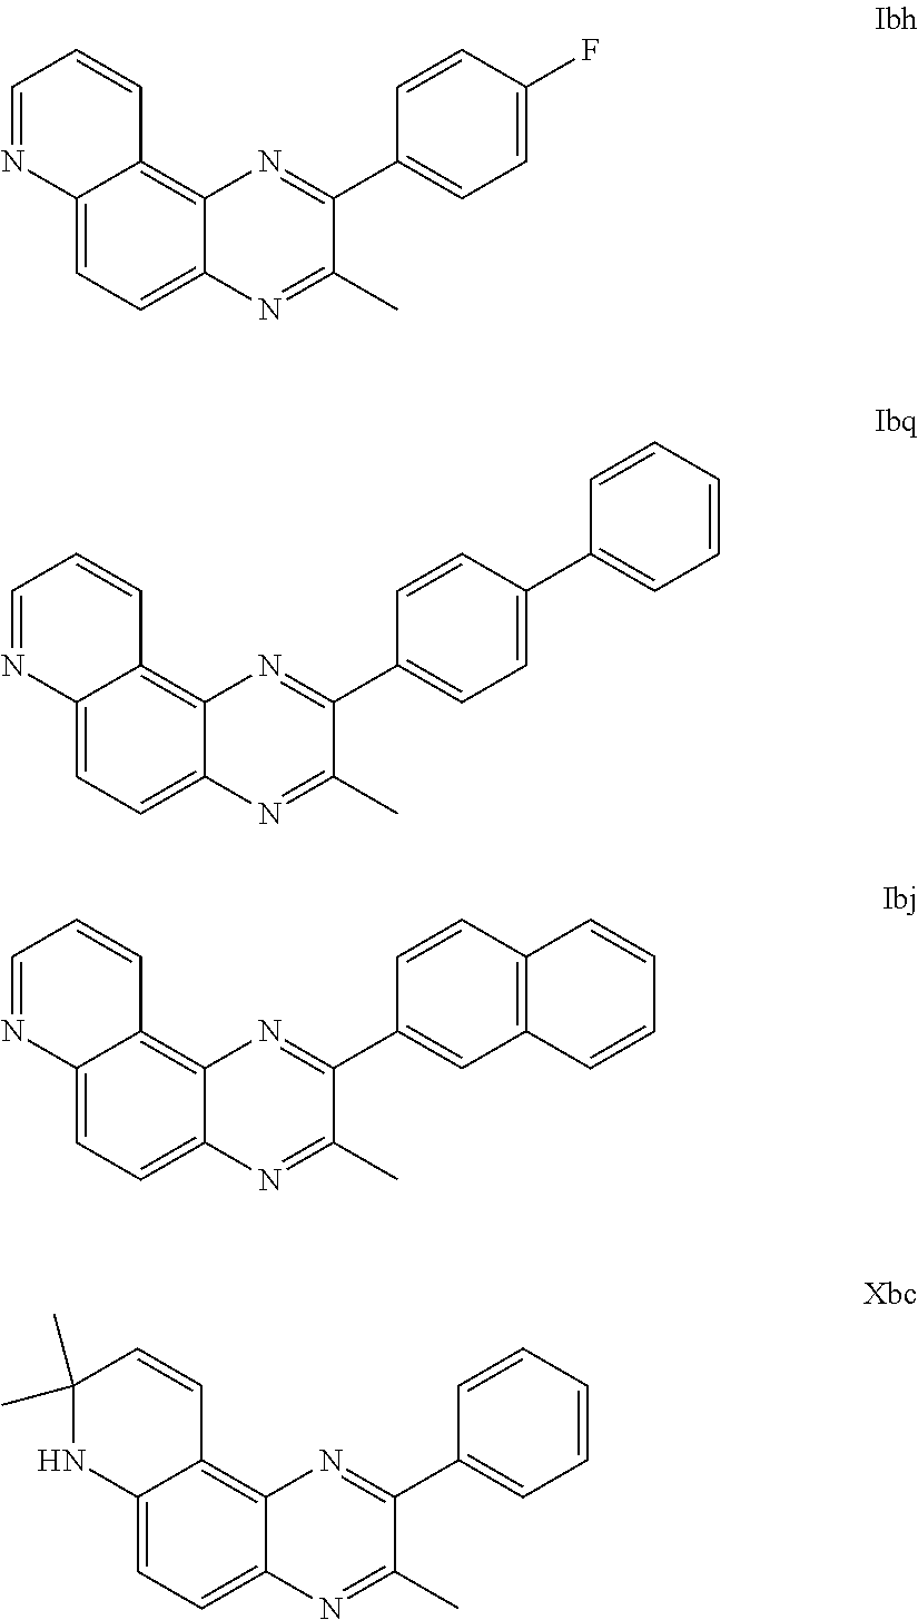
C12=CC=C3C(=C1C=CC=N2)N=C(C1=CC=C(F)C=C1)C(C)=N3.C12=CC=C3C(=C1C=CC=N2)N=C(C1=CC=C(C2=CC=CC=C2)C=C1)C(C)=N3.C12=CC=C3C(=C1C=CC=N2)N=C(C1=CC2=C(C=C1)C=CC=C2)C(C)=N3.C12=CC=C3C(=C1C=CC(C)(C)N2)N=C(C1=CC=CC=C1)C(C)=N3
